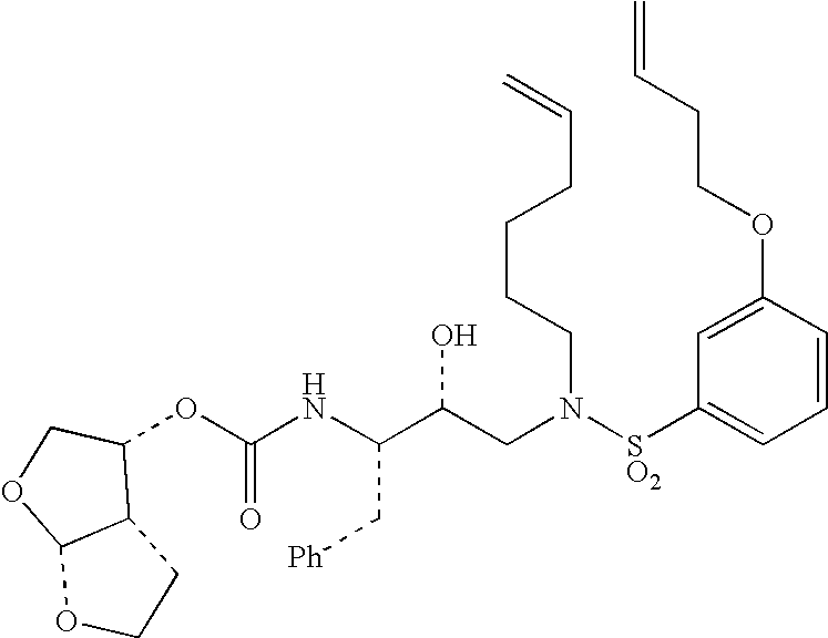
C(NC(C(CN([SO2]C1=CC=CC(OCCC=C)=C1)CCCCC=C)O)C[Ph])(=O)OC1C2C(OC1)OCC2
